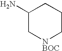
C1(N)C[NBOC]CCC1
